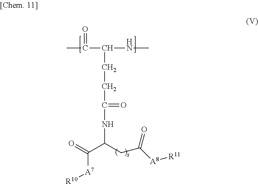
CC(C(NC)CCC(=O)NC(CC(=O)[A8][R11])C([A7][R10])=O)=O
